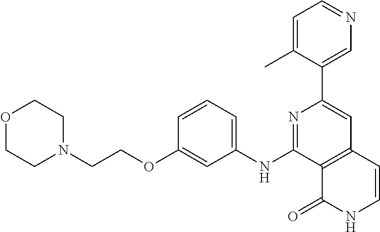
N1=C(NC2=CC=CC(OCCN3CCOCC3)=C2)C2=C(C=C1C1=CN=CC=C1C)C=CNC2=O
